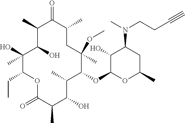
C1(O)C(O)(C)C(CC)OC(=O)C(C)C(O)C(C)C(OC2C(O)C(N(C)CCC#C)CC(C)O2)C(OC)(C)CC(C)C(=O)C1C
